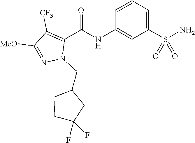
O=C(NC1=CC(S(N)(=O)=O)=CC=C1)C1=C([CF3])C([MeO])=NN1CC1CCC(F)(F)C1
